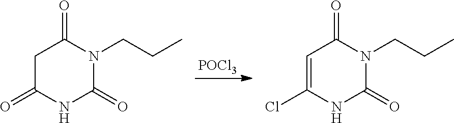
[POCl3].C1C(=O)NC(=O)N(CCC)C1=O.C1=C(Cl)NC(=O)N(CCC)C1=O
